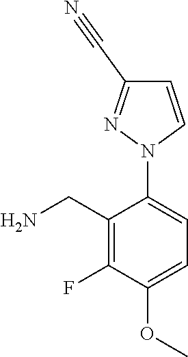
COC1=CC=C(N2C=CC(C#N)=N2)C(CN)=C1F
